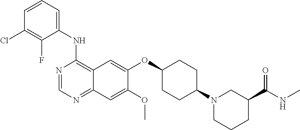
C1(NC2=C3C(=NC=N2)C=C(OC)C(OC2CCC(N4CCCC(C(NC)=O)C4)CC2)=C3)=CC=CC(Cl)=C1F
